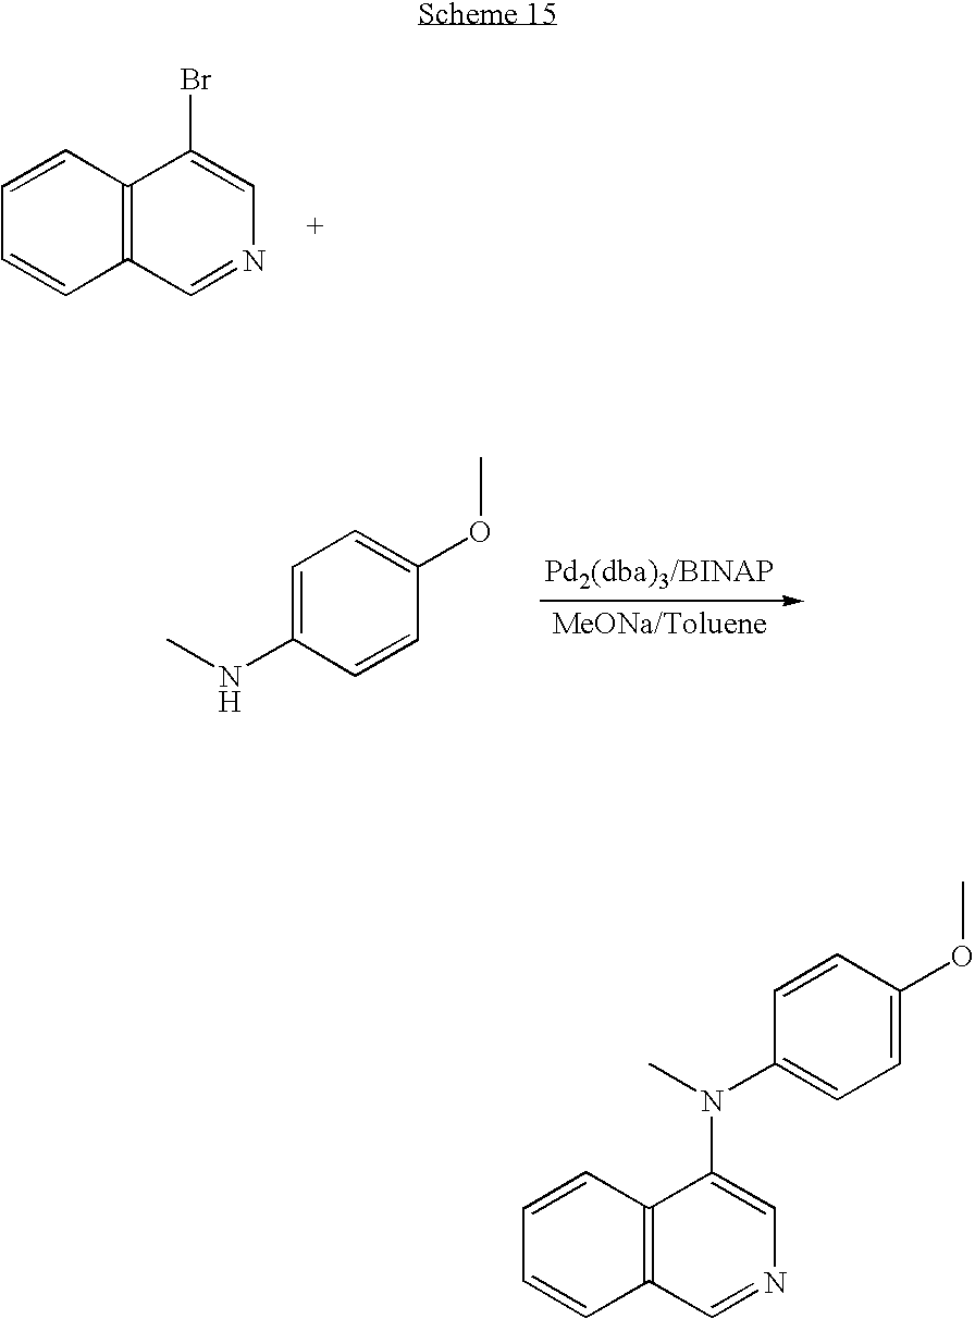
C1=CC2=C(C=C1)C=NC=C2Br.C1=C(NC)C=CC(OC)=C1.C1=CC2=C(C=C1)C=NC=C2N(C1=CC=C(OC)C=C1)C
